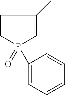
C1CP(=O)(C2=CC=CC=C2)C=C1C
